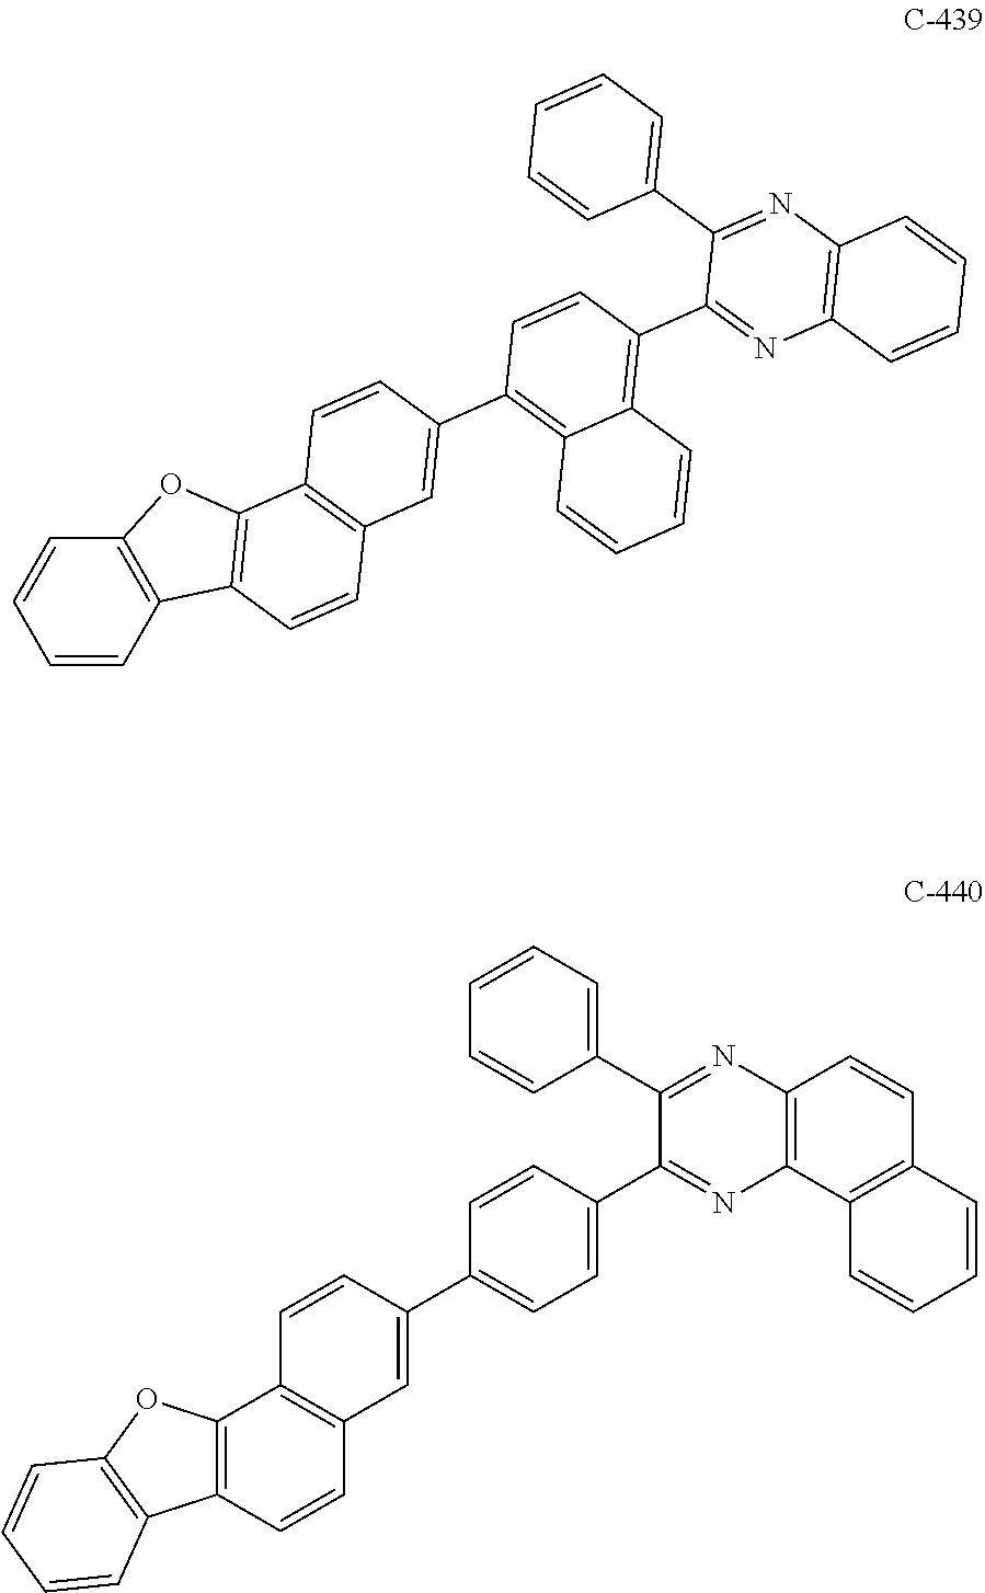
C1=CC2=C(C=C1)C1=C(O2)C2=C(C=C1)C=C(C1=C3C(=C(C4=NC5=C(N=C4C4=CC=CC=C4)C=CC=C5)C=C1)C=CC=C3)C=C2.C1=CC(C2=NC3=C(N=C2C2=CC=CC=C2)C=CC2=C3C=CC=C2)=CC=C1C1=CC2=C(C=C1)C1=C(C=C2)C2=C(O1)C=CC=C2
